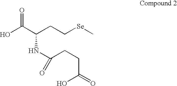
OC(C(CC[Se]C)NC(CCC(O)=O)=O)=O
